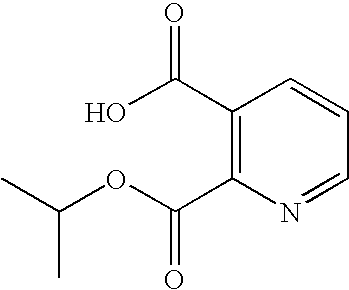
C1(C(O)=O)=C(C(OC(C)C)=O)N=CC=C1
